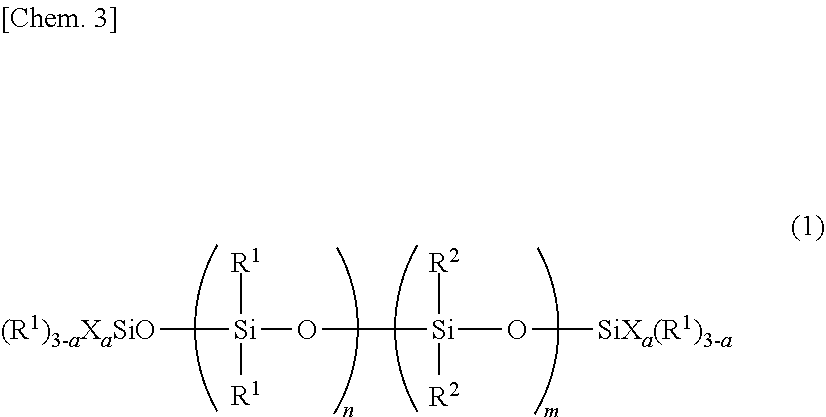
[(R1)3-aXaSiO][Si](O[Si](O[SiXa(R1)3-a])([R2])[R2])([R1])[R1]
